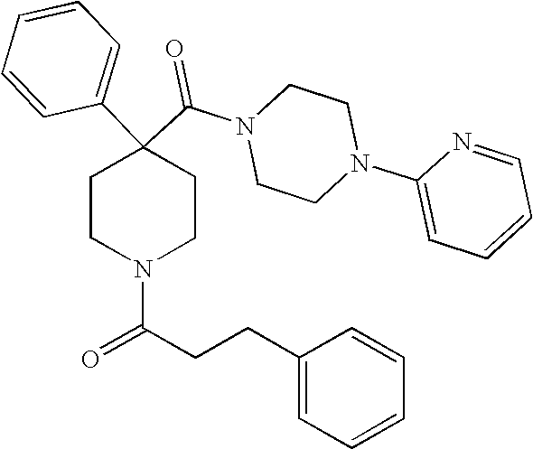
N1(C(C2(C3=CC=CC=C3)CCN(C(CCC3=CC=CC=C3)=O)CC2)=O)CCN(C2=CC=CC=N2)CC1
